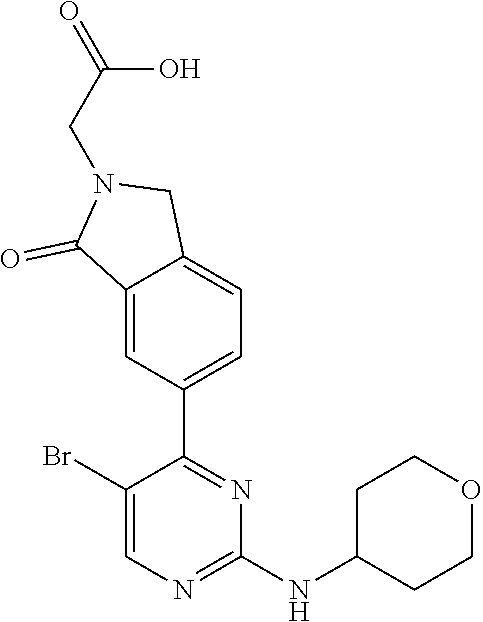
C1(NC2CCOCC2)=NC=C(Br)C(C2=CC=C3C(=C2)C(=O)N(CC(=O)O)C3)=N1
